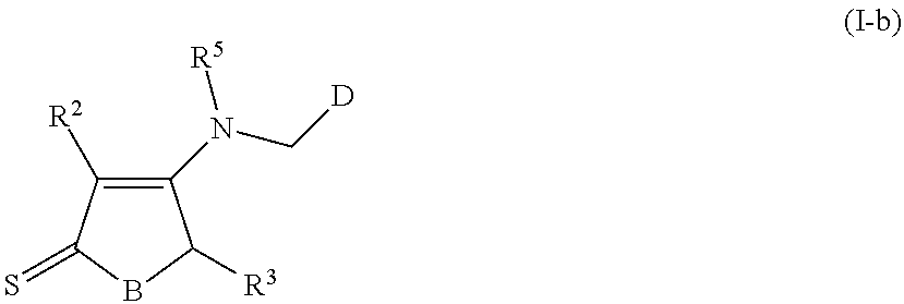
C1(N([R5])C[D])=C([R2])C(=S)BC1[R3]
